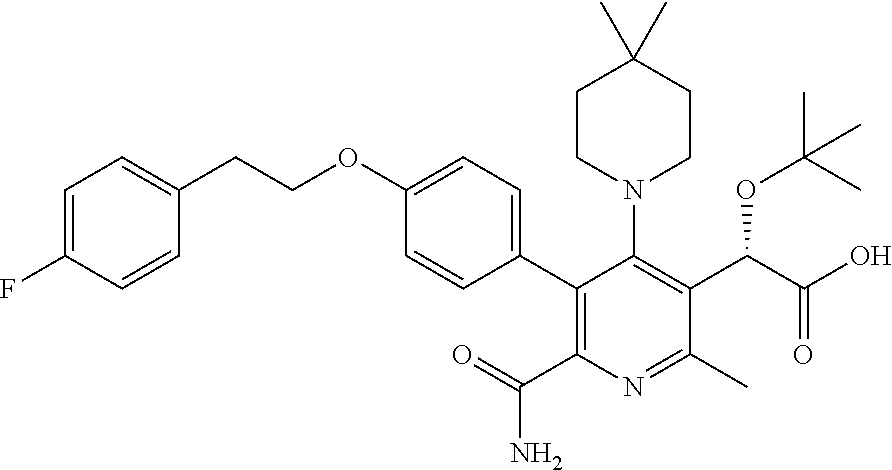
C1=C(F)C=CC(CCOC2=CC=C(C3=C(C(=O)N)N=C(C)C(C(C(O)=O)OC(C)(C)C)=C3N3CCC(C)(C)CC3)C=C2)=C1
